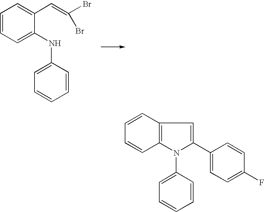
C1=CC=C(NC2=CC=CC=C2)C(C=C(Br)Br)=C1.C1=CC2=C(C=C1)N(C1=CC=CC=C1)C(C1=CC=C(F)C=C1)=C2
